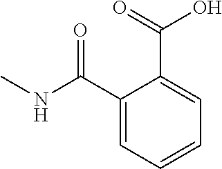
CNC(C1=CC=CC=C1C(O)=O)=O
